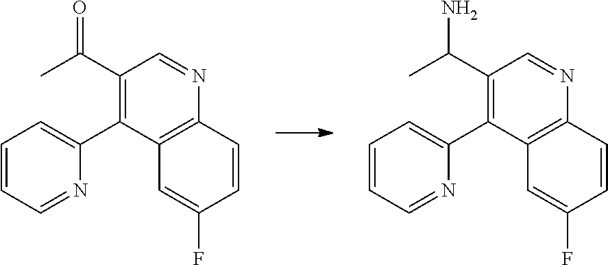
C12=C(C=CC(F)=C1)N=CC(C(C)=O)=C2C1=CC=CC=N1.C12=C(C=CC(F)=C1)N=CC(C(C)N)=C2C1=CC=CC=N1
